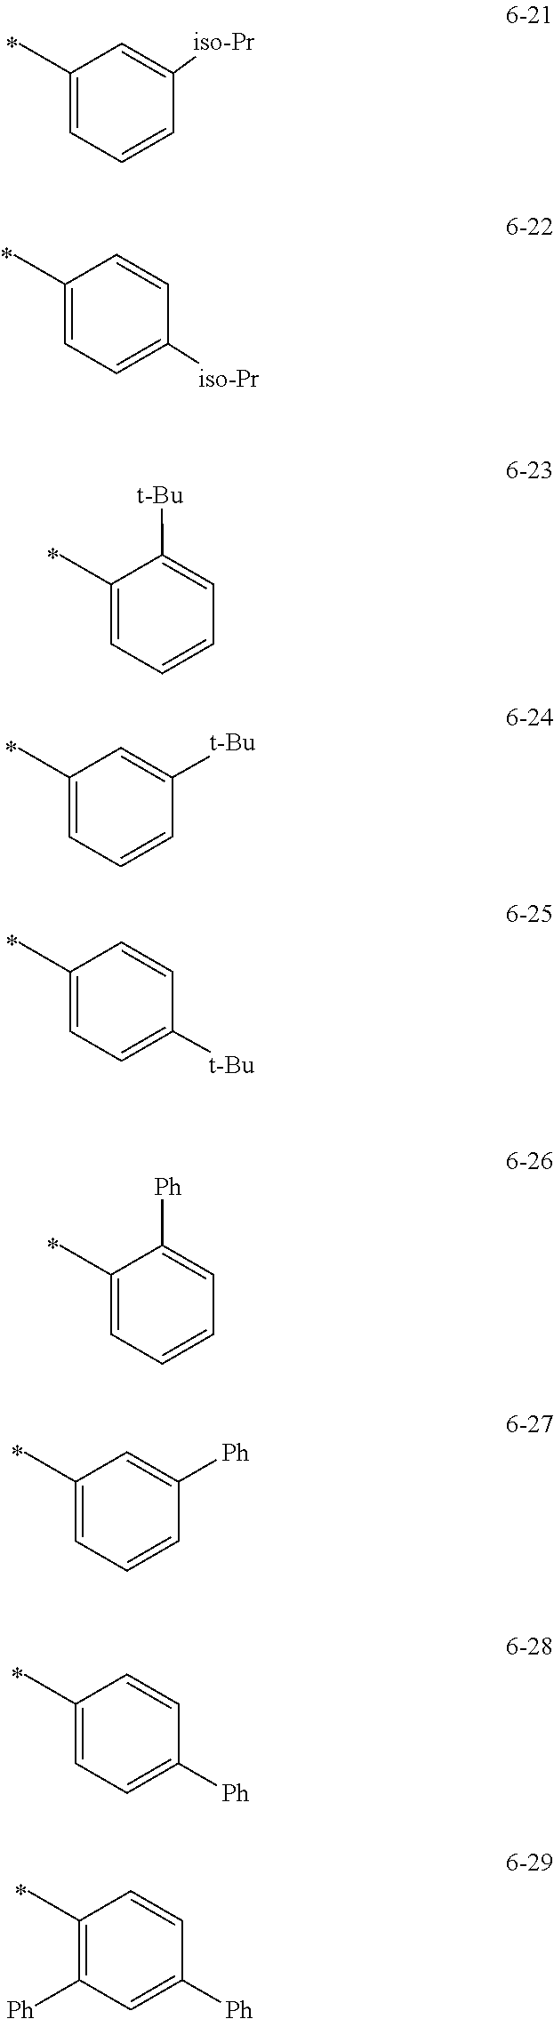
C1(C)=CC=CC([iso-Pr])=C1.C1(C)=CC=C([iso-Pr])C=C1.C1(C)=CC=CC=C1[t-Bu].C1(C)=CC=CC([t-Bu])=C1.C1(C)=CC=C([t-Bu])C=C1.C1(C)=CC=CC=C1[Ph].C1(C)=CC=CC([Ph])=C1.C1(C)=CC=C([Ph])C=C1.C1(C)=C([Ph])C=C([Ph])C=C1
